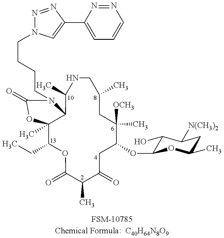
C12(C)C(CC)OC(=O)C(C)C(=O)CC(OC3C(O)C([N(CH3)2])CC(C)O3)C(C)([OCH3])CC(C)CNC(C)C1N(CCCCN1N=NC(C3=CC=CN=N3)=C1)C(=O)O2.[FSM-10785Chemical Formula:  C40H64N8O9]
